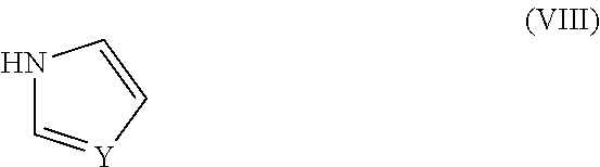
N1C=[Y]C=C1
